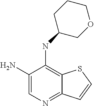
C1(N)=CN=C2C(=C1NC1CCCOC1)SC=C2
